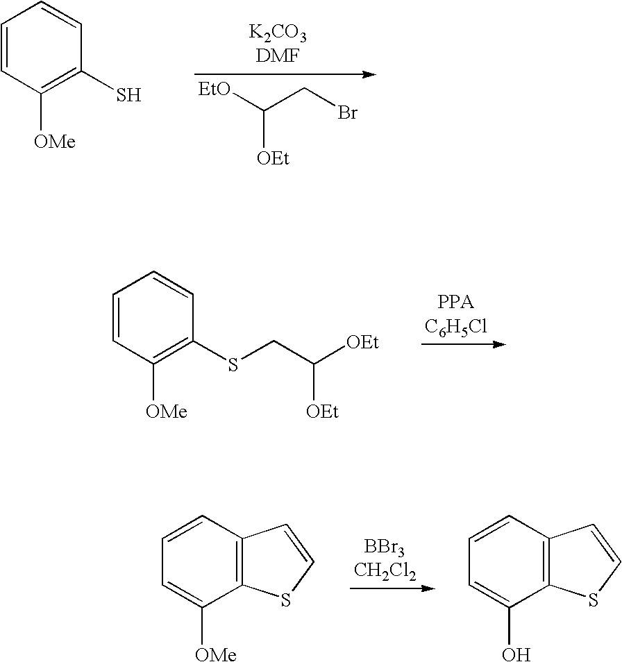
[EtO]C(CBr)[OEt].C1=CC([OMe])=C(S)C=C1.C1=CC([OMe])=C(SCC([OEt])[OEt])C=C1.C1=CC2=C(C([OMe])=C1)SC=C2.C1=CC2=C(C(O)=C1)SC=C2
